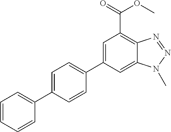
C12=CC(C3=CC=C(C4=CC=CC=C4)C=C3)=CC(C(=O)OC)=C1N=NN2C
